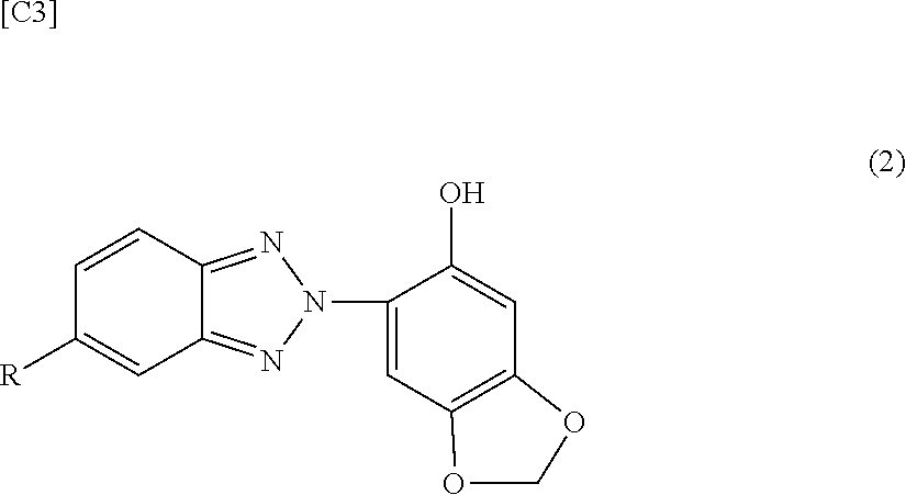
C1=CC2=NN(C3=CC4=C(C=C3O)OCO4)N=C2C=C1[R].[[C3]]
